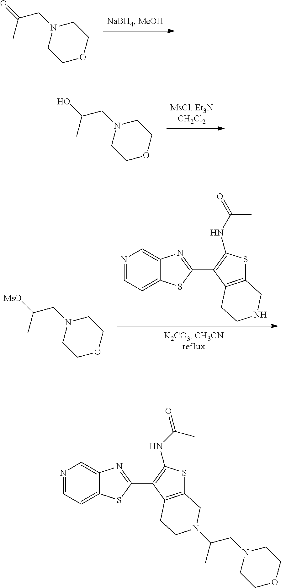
C1=NC=C2C(=C1)SC(C1=C(NC(=O)C)SC3=C1CCNC3)=N2.N1(CC([MsO])C)CCOCC1.N1(CC(O)C)CCOCC1.N1(CC(=O)C)CCOCC1.C1=NC=C2C(=C1)SC(C1=C(NC(=O)C)SC3=C1CCN(C(CN1CCOCC1)C)C3)=N2
